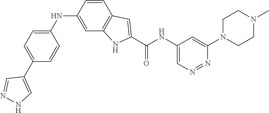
C1(NC2=CC3=C(C=C2)C=C(C(NC2=CN=NC(N4CCN(C)CC4)=C2)=O)N3)=CC=C(C2=CNN=C2)C=C1
